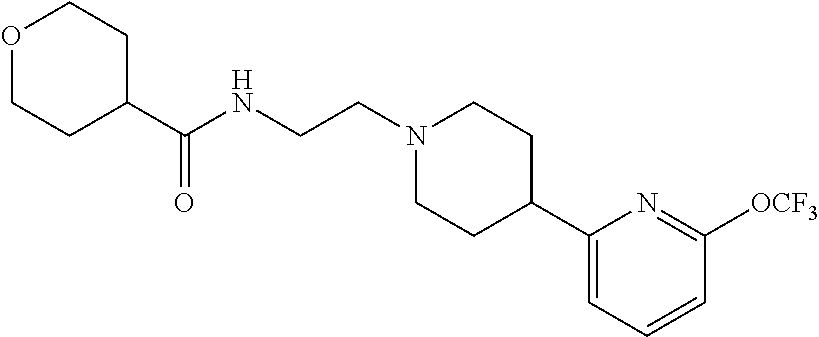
C(NCCN1CCC(C2=CC=CC([OCF3])=N2)CC1)(=O)C1CCOCC1
